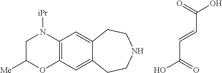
C1C([Me])OC2=C(N1[iPr])C=C1C(=C2)CCNCC1.O=C(O)C=CC(O)=O
